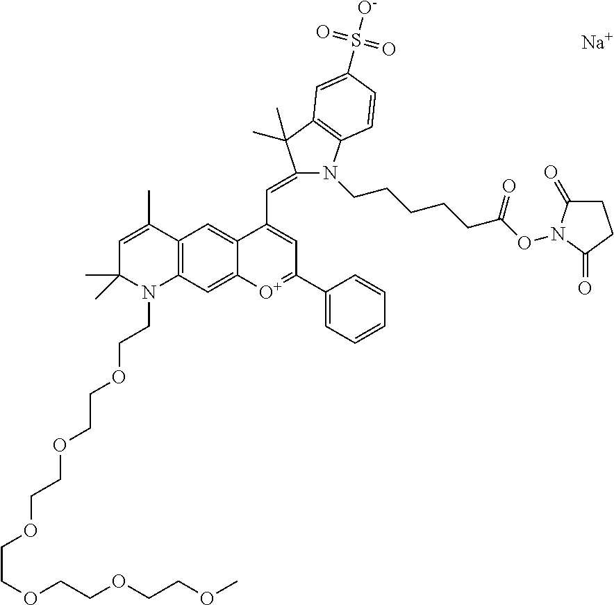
[Na].C1=C(C)C2=C(N(CCOCCOCCOCCOCCOCCOC)C1(C)C)C=C1C(=C2)C(C=C2N(CCCCCC(ON3C(=O)CCC3=O)=O)C3=C(C2(C)C)C=C(S([O-])(=O)=O)C=C3)=CC(C2=CC=CC=C2)=[O+]1
